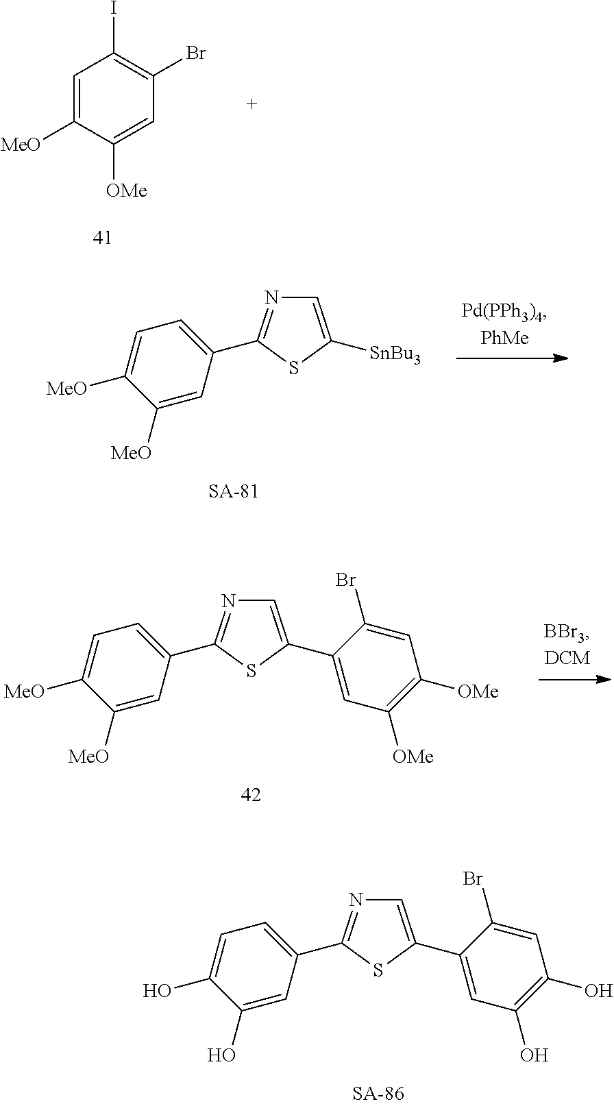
N1=C(C2=CC=C(O)C(O)=C2)SC(C2=CC(O)=C(O)C=C2Br)=C1.C1=C([MeO])C([OMe])=CC(Br)=C1I.N1=C(C2=CC=C([MeO])C([MeO])=C2)SC([SnBu3])=C1.N1=C(C2=CC=C([MeO])C([MeO])=C2)SC(C2=CC([OMe])=C([OMe])C=C2Br)=C1
